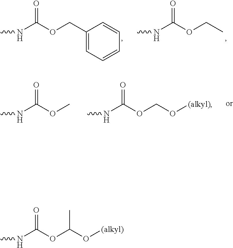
CNC(OCC1=CC=CC=C1)=O.CNC(OCC)=O.CNC(OC)=O.CNC(OCO[(alkyl)])=O.CNC(OC(O[(alkyl)])C)=O
